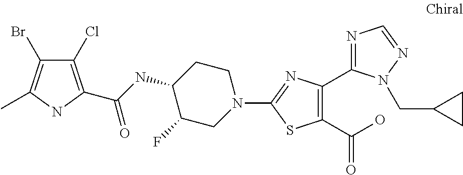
C1CC(NC(=O)C2=C(Cl)C(Br)=C(C)N2)C(F)CN1C1=NC(C2=NC=NN2CC2CC2)=C(C(O)=O)S1
